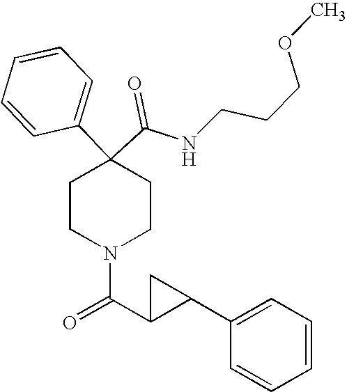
N(C(C1(C2=CC=CC=C2)CCN(C(C2C(C3=CC=CC=C3)C2)=O)CC1)=O)CCCOC
